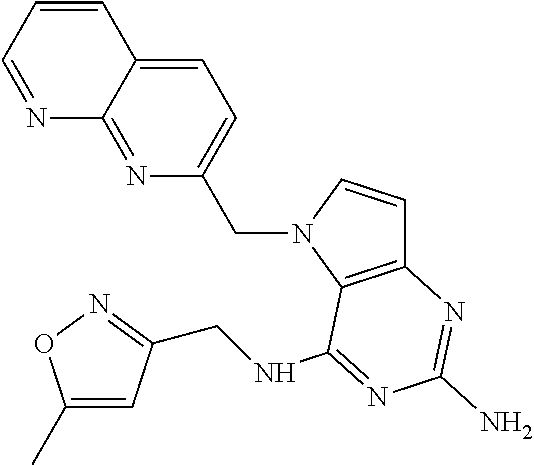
C1(C)=CC(CNC2=NC(N)=NC3=C2N(CC2=CC=C4C(=N2)N=CC=C4)C=C3)=NO1
